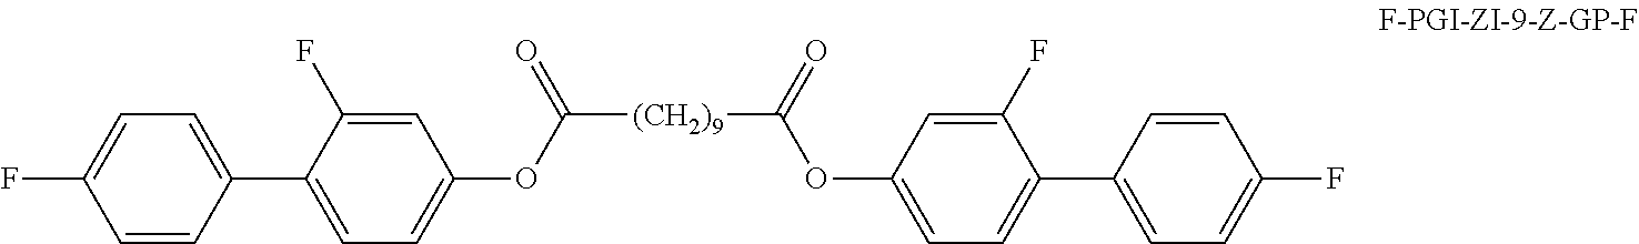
FC1=CC=C(C2=CC=C(OC([(CH2)9]C(OC3=CC=C(C4=CC=C(F)C=C4)C(F)=C3)=O)=O)C=C2F)C=C1
